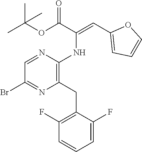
BrC1=NC(CC2=C(F)C=CC=C2F)=C(NC(=CC2=CC=CO2)C(OC(C)(C)C)=O)N=C1
